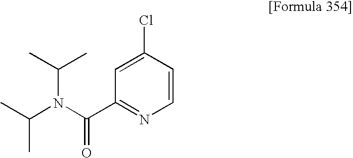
CC(N(C(C1=NC=CC(Cl)=C1)=O)C(C)C)C
